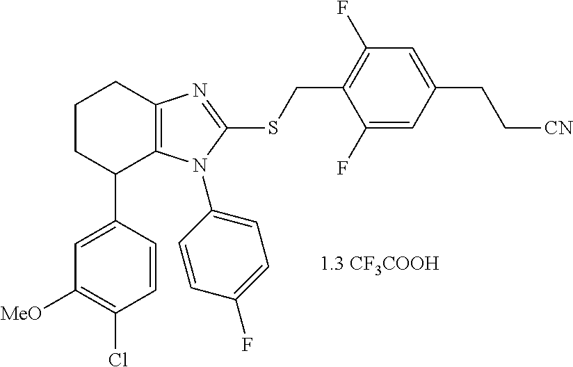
C1([MeO])=C(Cl)C=CC(C2C3=C(CCC2)N=C(SCC2=C(F)C=C(CC[CN])C=C2F)N3C2=CC=C(F)C=C2)=C1
